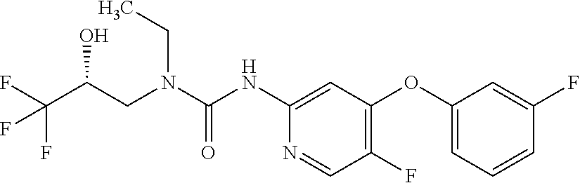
C1(NC(N(CC(C(F)(F)F)O)CC)=O)=CC(OC2=CC=CC(F)=C2)=C(F)C=N1
